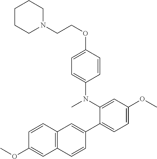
C1=C(OC)C=C(N(C)C2=CC=C(OCCN3CCCCC3)C=C2)C(C2=CC3=C(C=C2)C=C(OC)C=C3)=C1
